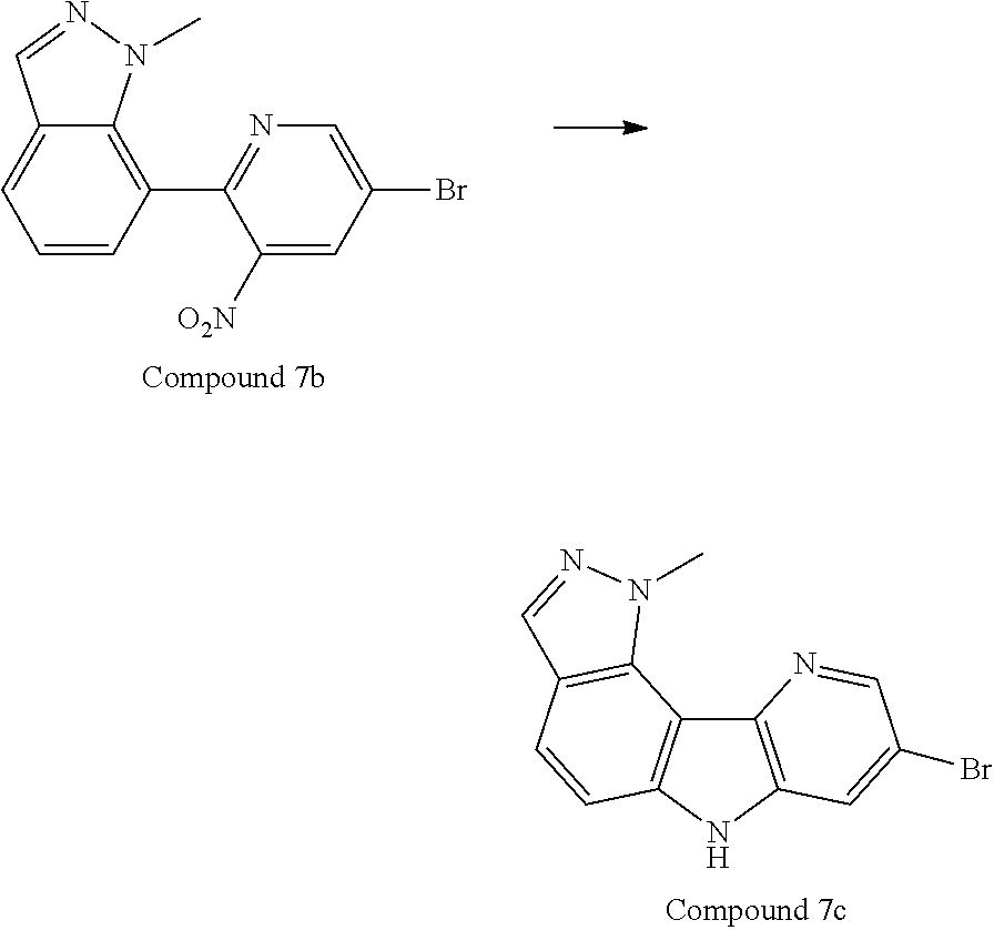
C12=C(NC3=C1C1=C(C=C3)C=NN1C)C=C(Br)C=N2.C1=C(Br)C=C([O2N])C(C2=C3C(=CC=C2)C=NN3C)=N1
